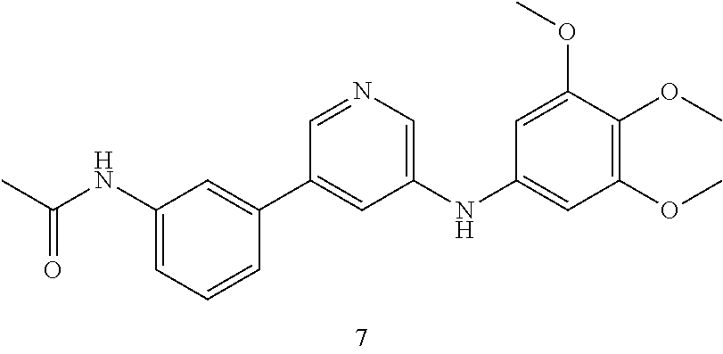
O(C)C1=CC(NC2=CN=CC(C3=CC(NC(C)=O)=CC=C3)=C2)=CC(OC)=C1OC
